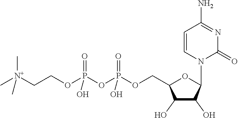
C1(O)C(O)C(N2C(=O)N=C(N)C=C2)OC1COP(OP(OCC[N+](C)(C)C)(=O)O)(=O)O
